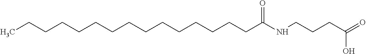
C(CCCCCCCCCCCCC(NCCCC(=O)O)=O)CC
